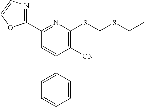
C1(C2=NC(SCSC(C)C)=C([CN])C(C3=CC=CC=C3)=C2)=NC=CO1
